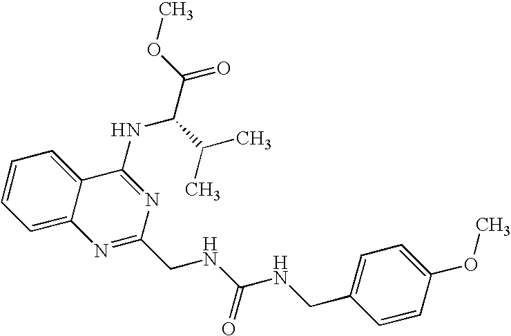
C1=CC=C2C(=C1)C(NC(C(C)C)C(=O)OC)=NC(CNC(NCC1=CC=C(OC)C=C1)=O)=N2
